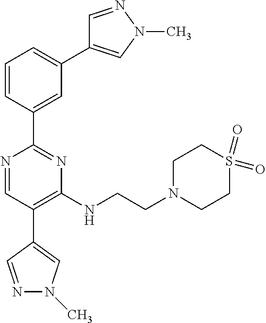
C1=CC(C2=NC(NCCN3CCS(=O)(=O)CC3)=C(C3=CN(C)N=C3)C=N2)=CC(C2=CN(C)N=C2)=C1
